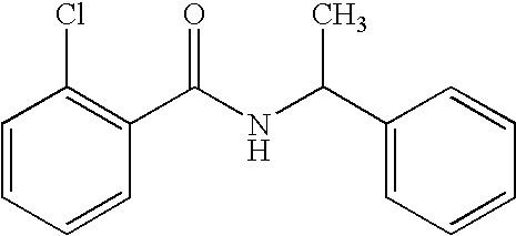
C1=CC=CC(C(=O)NC(C2=CC=CC=C2)C)=C1Cl
